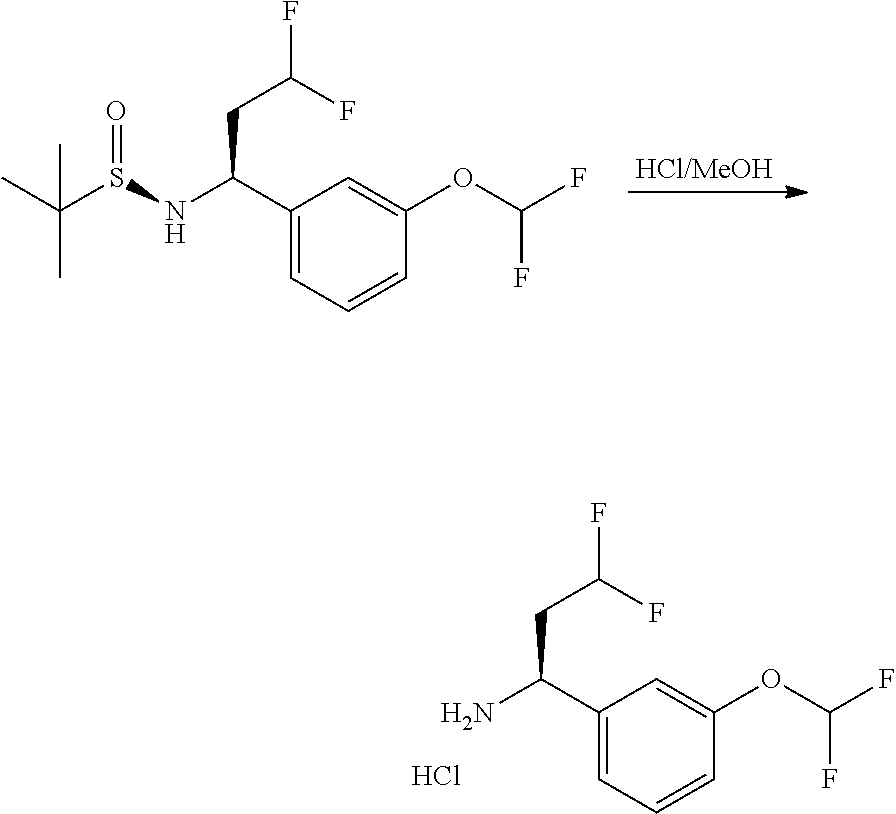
[HCl/MeOH].C1(C(NS(C(C)(C)C)=O)CC(F)F)=CC=CC(OC(F)F)=C1.C1(C(N)CC(F)F)=CC=CC(OC(F)F)=C1.Cl
